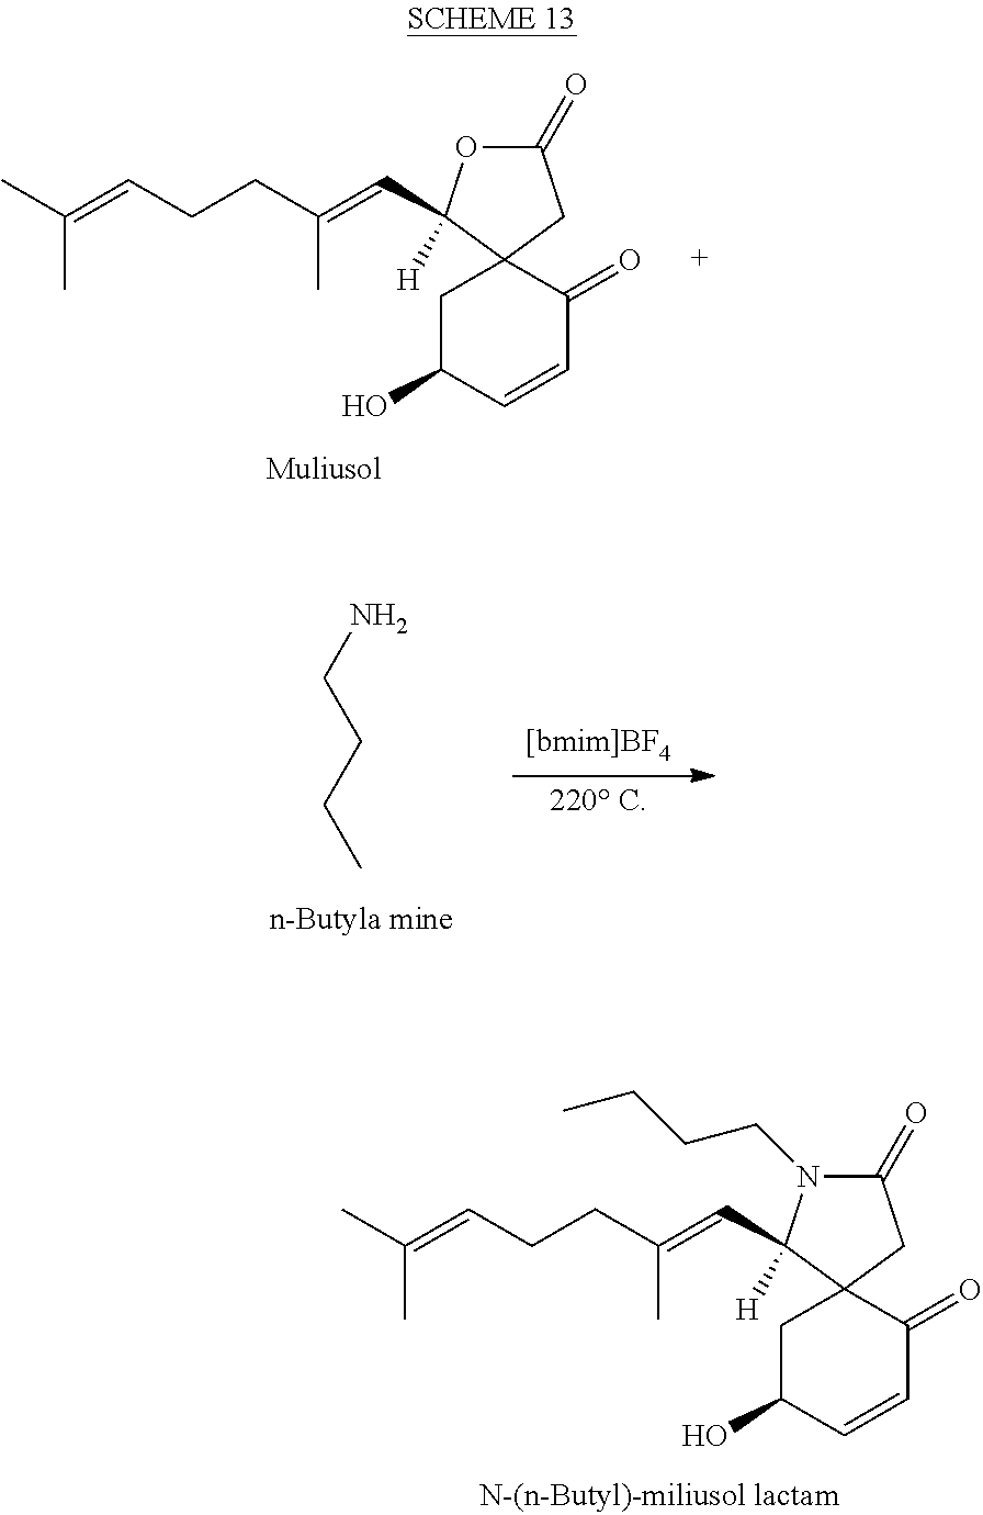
NCCCC.C1(=O)N(CCCC)C(C=C(CCC=C(C)C)C)([H])C2(C1)CC(O)C=CC2=O.C1(=O)OC(C=C(CCC=C(C)C)C)([H])C2(C1)CC(O)C=CC2=O
